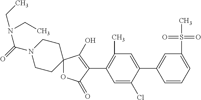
C12(OC(=O)C(C3=C(C)C=C(C4=CC(S(C)(=O)=O)=CC=C4)C(Cl)=C3)=C1O)CCN(C(N(CC)CC)=O)CC2
